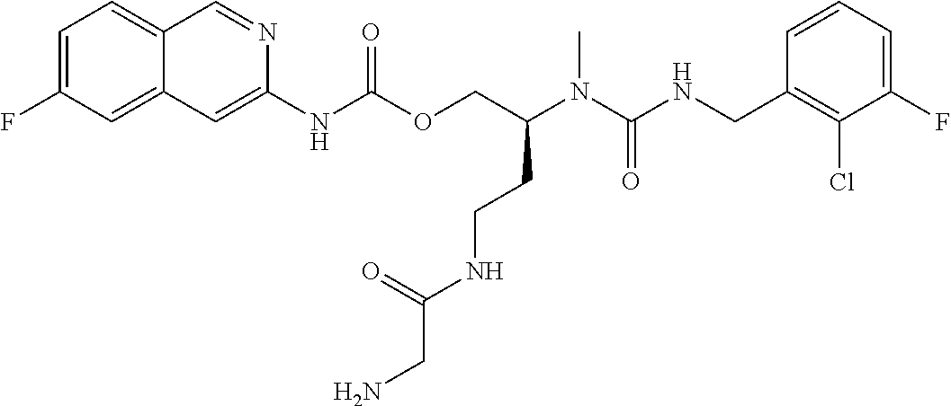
C1=CC(CNC(N(C(COC(NC2=CC3=CC(F)=CC=C3C=N2)=O)CCNC(=O)CN)C)=O)=C(Cl)C(F)=C1
